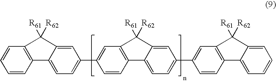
C1=CC2=C(C=C1)C([R62])([R61])C1=CC(C3=CC4=C(C=C3)C3=CC=C(C5=CC6=C(C=C5)C5=CC=CC=C5C6([R62])[R61])C=C3C4([R62])[R61])=CC=C21
